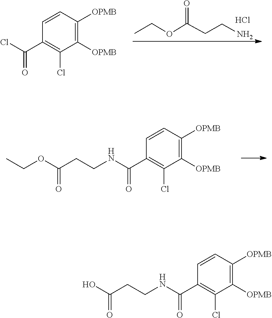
C1=CC(C(Cl)=O)=C(Cl)C([OPMB])=C1[OPMB].O(CC)C(CCN)=O.Cl.C1=CC(C(NCCC(OCC)=O)=O)=C(Cl)C([OPMB])=C1[OPMB].C1=CC(C(NCCC(O)=O)=O)=C(Cl)C([OPMB])=C1[OPMB]
